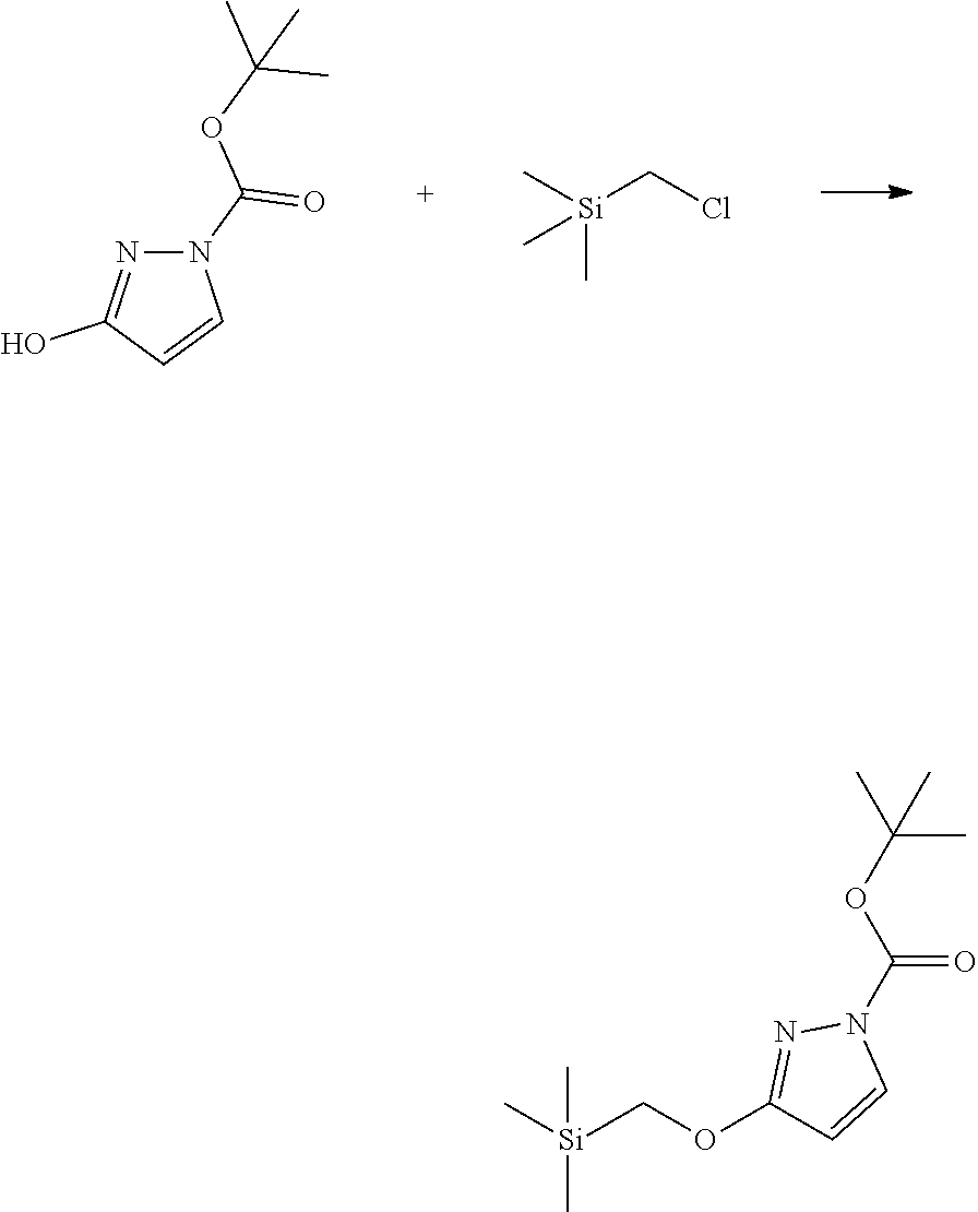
N1(C(OC(C)(C)C)=O)N=C(O)C=C1.C[Si](C)(C)CCl.CC(OC(N1N=C(OC[Si](C)(C)C)C=C1)=O)(C)C
